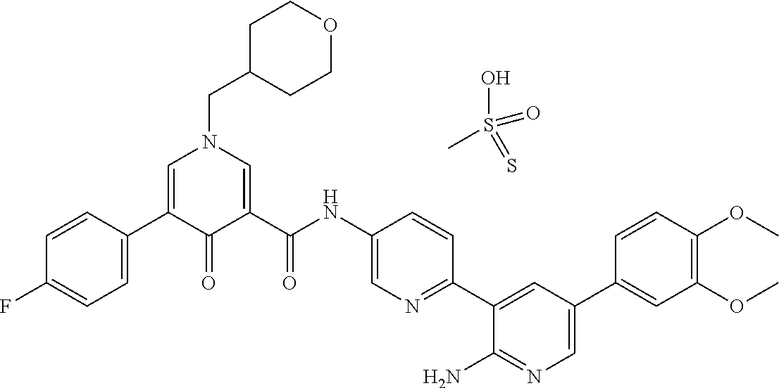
C1=CC(C2=CN(CC3CCOCC3)C=C(C(NC3=CN=C(C4=CC(C5=CC(OC)=C(OC)C=C5)=CN=C4N)C=C3)=O)C2=O)=CC=C1F.OS(C)(=O)=S
